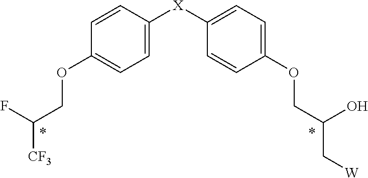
C1=CC([X]C2=CC=C(OCC(O)C[W])C=C2)=CC=C1OCC(F)[CF3]
